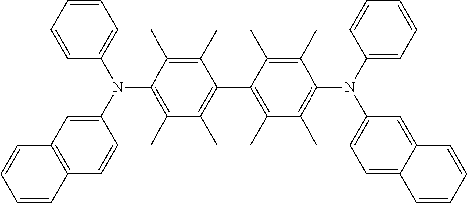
C1=CC=CC(N(C2=CC3=C(C=C2)C=CC=C3)C2=C(C)C(C)=C(C3=C(C)C(C)=C(N(C4=CC=CC=C4)C4=CC=C5C(=C4)C=CC=C5)C(C)=C3C)C(C)=C2C)=C1
